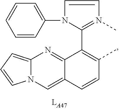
C1(C2=C(C)C=CC3=CN4C(=CC=C4)N=C23)=N(C)C=CN1C1=CC=CC=C1
